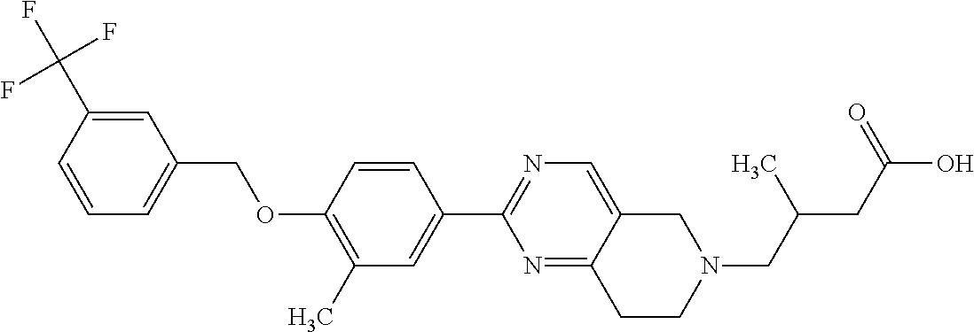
C1=CC(C(F)(F)F)=CC(COC2=C(C)C=C(C3=NC=C4C(=N3)CCN(CC(CC(O)=O)C)C4)C=C2)=C1
